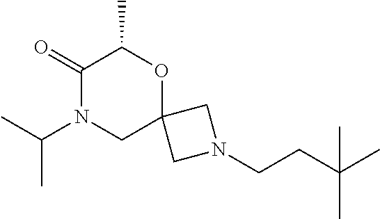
CC(N1CC2(OC(C)C1=O)CN(CCC(C)(C)C)C2)C
